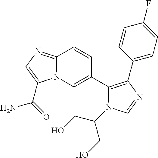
N12C(=NC=C1C(=O)N)C=CC(C1=C(C3=CC=C(F)C=C3)N=CN1C(CO)CO)=C2
